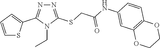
N1=C(SCC(=O)NC2=CC3=C(C=C2)OCCO3)N(CC)C(C2=CC=CS2)=N1
